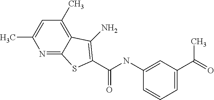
N1=C2C(=C(C)C=C1C)C(N)=C(C(=O)NC1=CC(C(C)=O)=CC=C1)S2
